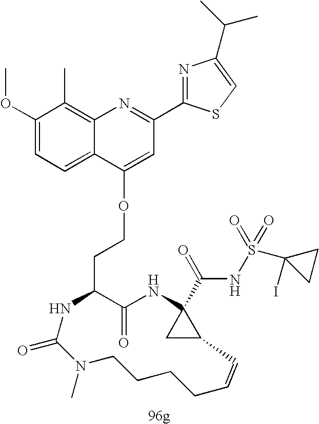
C1(=O)C(CCOC2=CC(C3=NC(C(C)C)=CS3)=NC3=C(C)C(OC)=CC=C32)NC(=O)N(C)CCCCC=CC2CC2(C(=O)NS(=O)(=O)C2(I)CC2)N1
